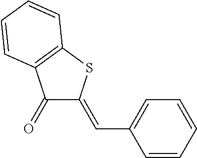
C1=CC=CC=C1C=C1C(=O)C2=C(S1)C=CC=C2
